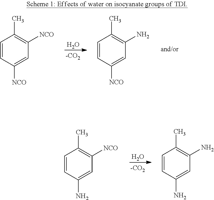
O.C1=CC([NCO])=CC([NCO])=C1C.C1=CC([NCO])=CC(N)=C1C.O.C1=CC(N)=CC([NCO])=C1C.C1=CC(N)=CC(N)=C1C
